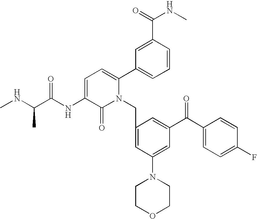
C1=C(NC(C(NC)C)=O)C(=O)N(CC2=CC(N3CCOCC3)=CC(C(C3=CC=C(F)C=C3)=O)=C2)C(C2=CC=CC(C(NC)=O)=C2)=C1
